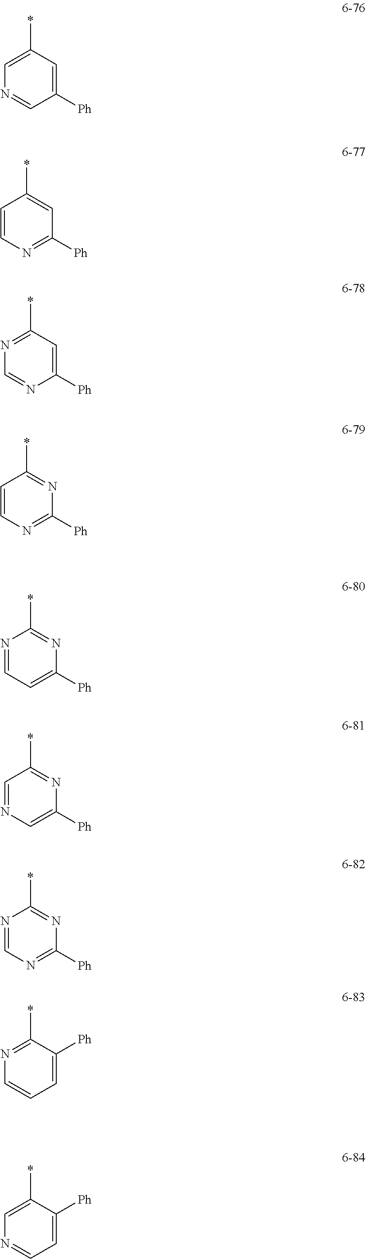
C1=C(*)C=C([Ph])C=N1.C1=CN=C([Ph])C=C1*.N1=C(*)C=C([Ph])N=C1.C1=CN=C([Ph])N=C1*.N1=CC=C([Ph])N=C1*.C1=NC=C([Ph])N=C1*.N1=CN=C([Ph])N=C1*.N1=C(*)C([Ph])=CC=C1.C1=C(*)C([Ph])=CC=N1
